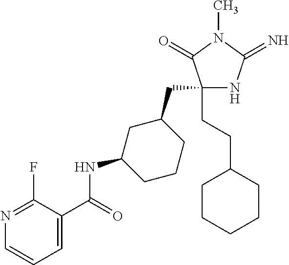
C1(CC2CC(NC(=O)C3=CC=CN=C3F)CCC2)(CCC2CCCCC2)NC(=N)N(C)C1=O
